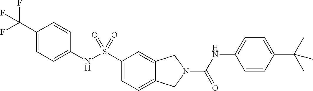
C1(C(F)(F)F)=CC=C(NS(C2=CC=C3C(=C2)CN(C(NC2=CC=C(C(C)(C)C)C=C2)=O)C3)(=O)=O)C=C1
